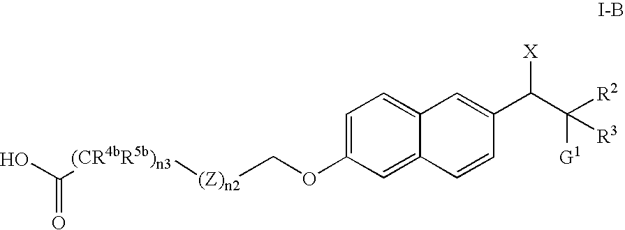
C1=C(OC[(Z)n2][(CR4bR5b)n3]C(O)=O)C=C2C(=C1)C=C(C(C([R2])([G1])[R3])[X])C=C2
